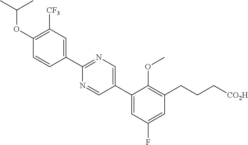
C1([CF3])=C(OC(C)C)C=CC(C2=NC=C(C3=CC(F)=CC(CCC[CO2H])=C3OC)C=N2)=C1
